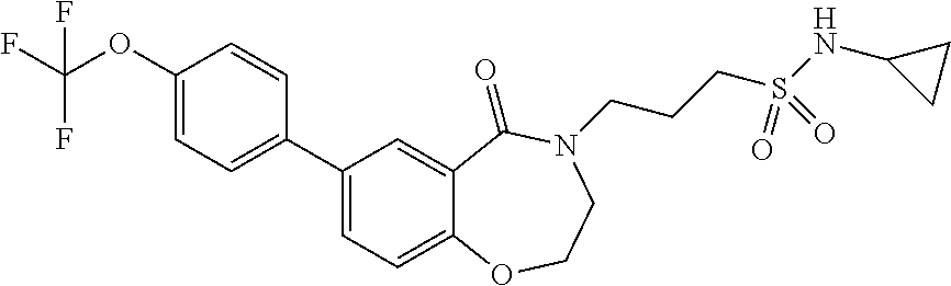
C1=C(C2=CC=C(OC(F)(F)F)C=C2)C=C2C(=C1)OCCN(CCCS(NC1CC1)(=O)=O)C2=O
